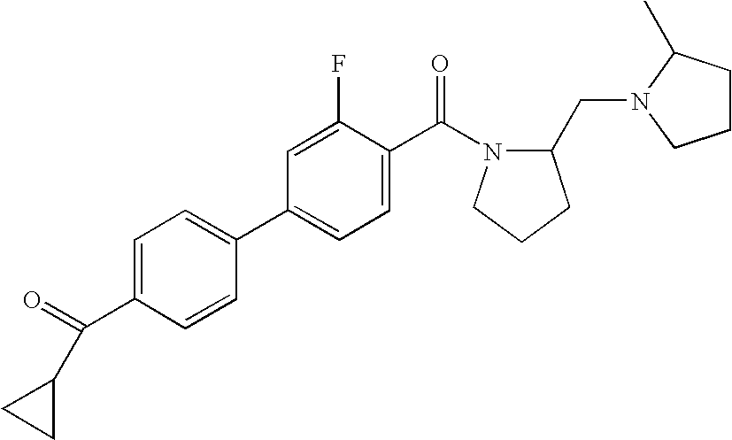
C1(C(=O)C2CC2)=CC=C(C2=CC=C(C(=O)N3C(CN4C(C)CCC4)CCC3)C(F)=C2)C=C1
